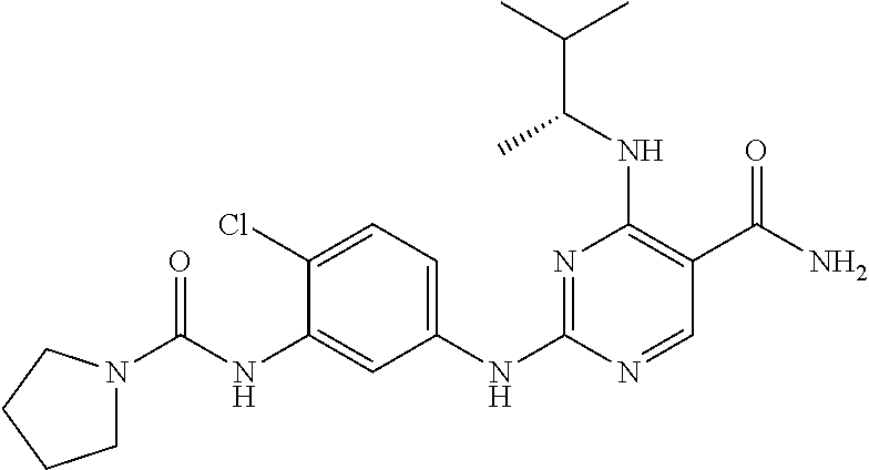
C1(NC(=O)N2CCCC2)=CC(NC2=NC(NC(C(C)C)C)=C(C(N)=O)C=N2)=CC=C1Cl
